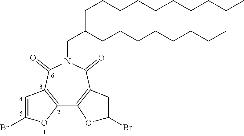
C12=C(C(=O)N(CC(CCCCCCCCCC)CCCCCCCC)C(=O)C3=C1OC(Br)=C3)C=C(Br)O2
